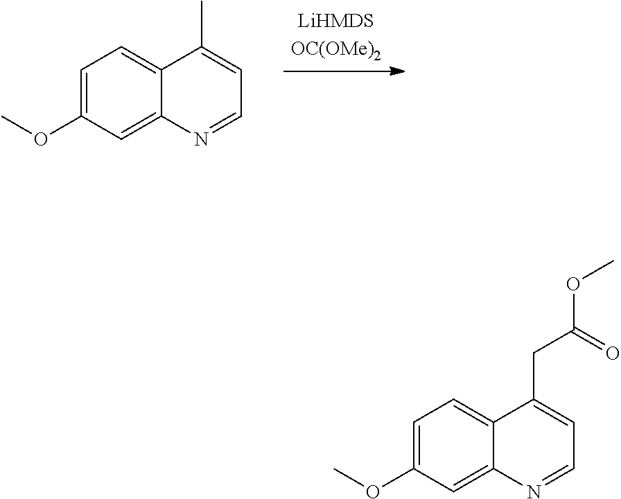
C1=C(OC)C=C2C(=C1)C(C)=CC=N2.C1=C(OC)C=C2C(=C1)C(CC(OC)=O)=CC=N2
